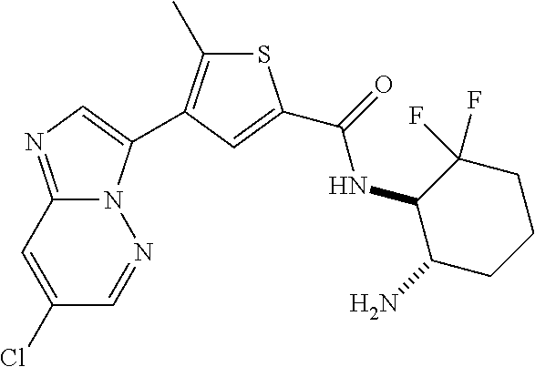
C1(Cl)=CC2=NC=C(C3=C(C)SC(C(=O)NC4C(N)CCCC4(F)F)=C3)N2N=C1
